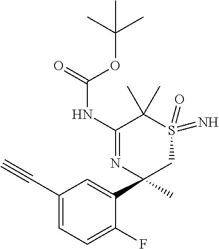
C1(C#C)=CC=C(F)C(C2(C)CS(=O)(=N)C(C)(C)C(NC(=O)OC(C)(C)C)=N2)=C1
